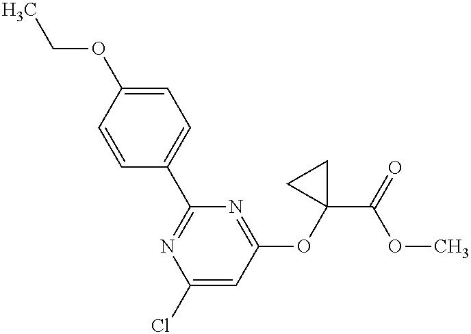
C1=CC(C2=NC(Cl)=CC(OC3(C(=O)OC)CC3)=N2)=CC=C1OCC
